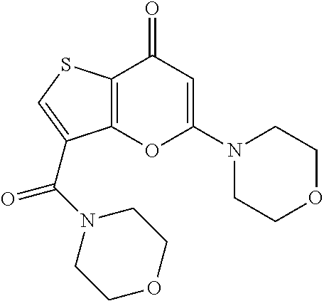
C12=C(SC=C1C(=O)N1CCOCC1)C(=O)C=C(N1CCOCC1)O2
